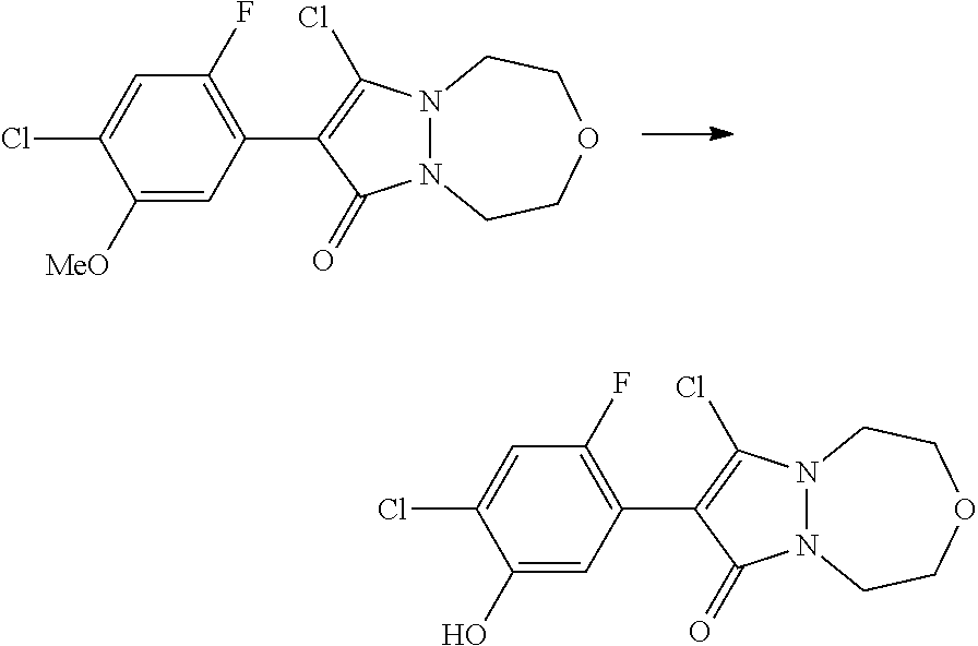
C1(O)=CC(C2=C(Cl)N3N(C2=O)CCOCC3)=C(F)C=C1Cl.C1([MeO])=CC(C2=C(Cl)N3N(C2=O)CCOCC3)=C(F)C=C1Cl
